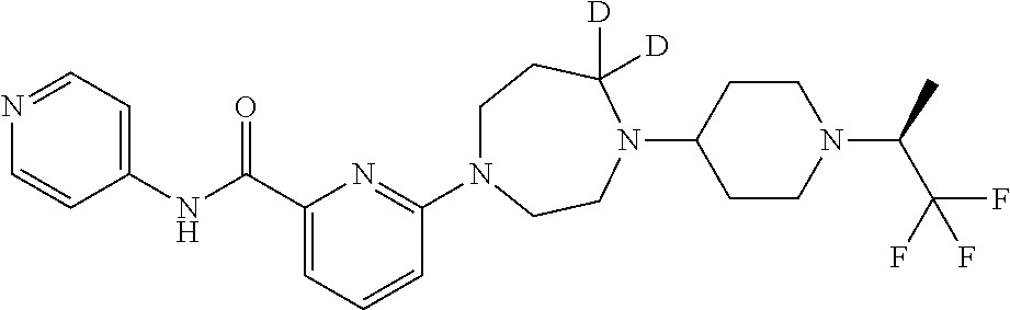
C(C1=CC=CC(N2CCC([D])([D])N(C3CCN(C(C(F)(F)F)C)CC3)CC2)=N1)(NC1=CC=NC=C1)=O
